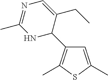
C1=C(C)SC(C)=C1C1C(CC)=CN=C(C)N1
